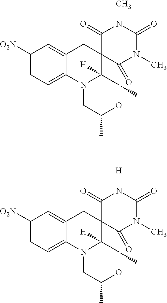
C1([O2N])=CC=C2C(=C1)CC1(C3([H])N2CC(C)OC3C)C(=O)N(C)C(=O)N(C)C1=O.C1([O2N])=CC=C2C(=C1)CC1(C3([H])N2CC(C)OC3C)C(=O)N(C)C(=O)N([H])C1=O
